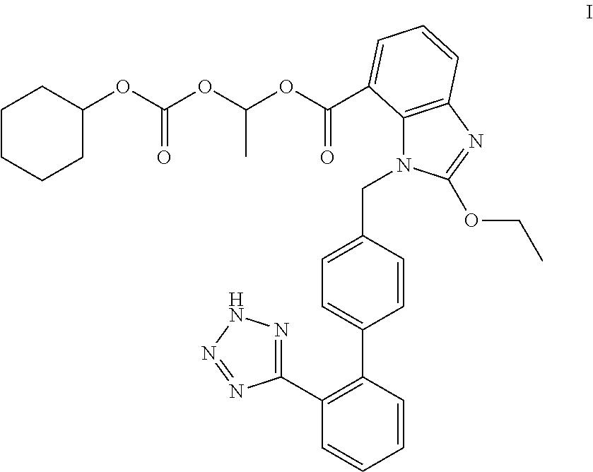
C1CCCC(OC(OC(OC(=O)C2=CC=CC3=C2N(CC2=CC=C(C4=C(C5=NNN=N5)C=CC=C4)C=C2)C(OCC)=N3)C)=O)C1
